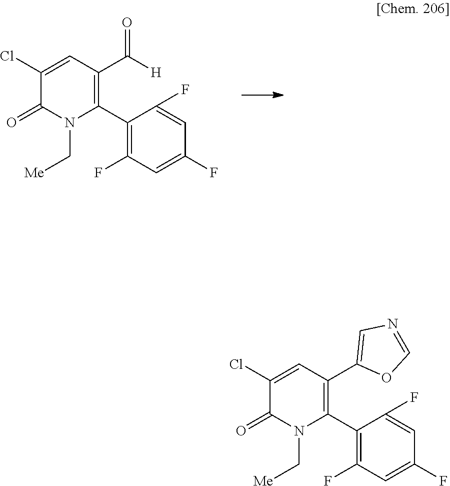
C1(C2=C(F)C=C(F)C=C2F)=C(C([H])=O)C=C(Cl)C(=O)N1C[Me].C1(C2=C(F)C=C(F)C=C2F)=C(C2=CN=CO2)C=C(Cl)C(=O)N1C[Me]
